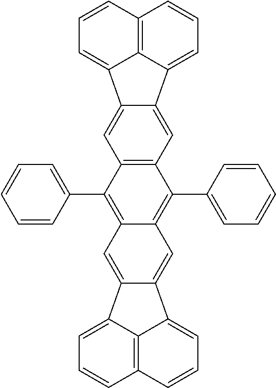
C12=C3C(=CC=C1)C1=CC4=C(C=C1C3=CC=C2)C(C1=CC=CC=C1)=C1C(=C4C2=CC=CC=C2)C=C2C(=C1)C1=CC=CC3=C1C2=CC=C3
